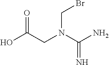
C(C(O)=O)N(C(N)=N)CBr
